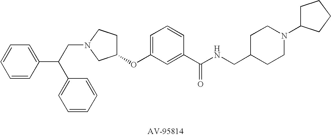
C1=CC(C(C2=CC=CC=C2)CN2CCC(OC3=CC=CC(C(=O)NCC4CCN(C5CCCC5)CC4)=C3)C2)=CC=C1
